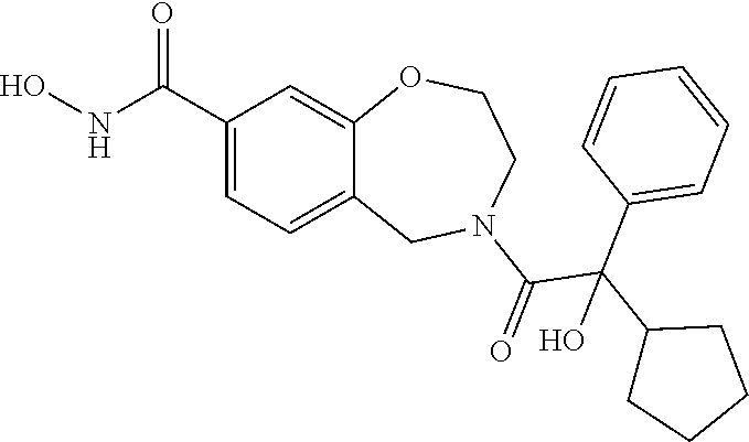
C1(C(NO)=O)=CC=C2C(=C1)OCCN(C(=O)C(C1CCCC1)(C1=CC=CC=C1)O)C2
